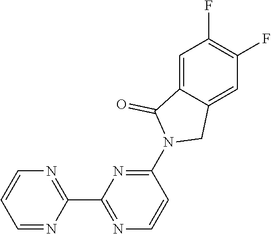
N1=C(C2=NC=CC=N2)N=C(N2CC3=CC(F)=C(F)C=C3C2=O)C=C1
